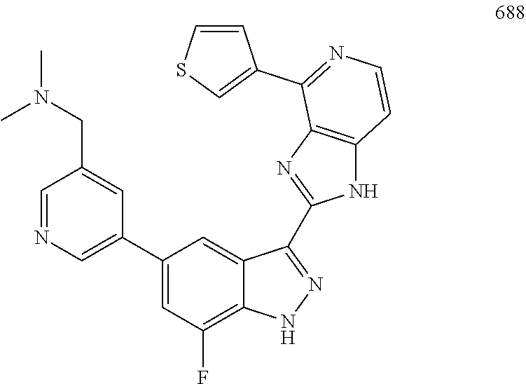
C1(C2=CN=CC(CN(C)C)=C2)=CC(F)=C2C(=C1)C(C1=NC3=C(N1)C=CN=C3C1=CSC=C1)=NN2
